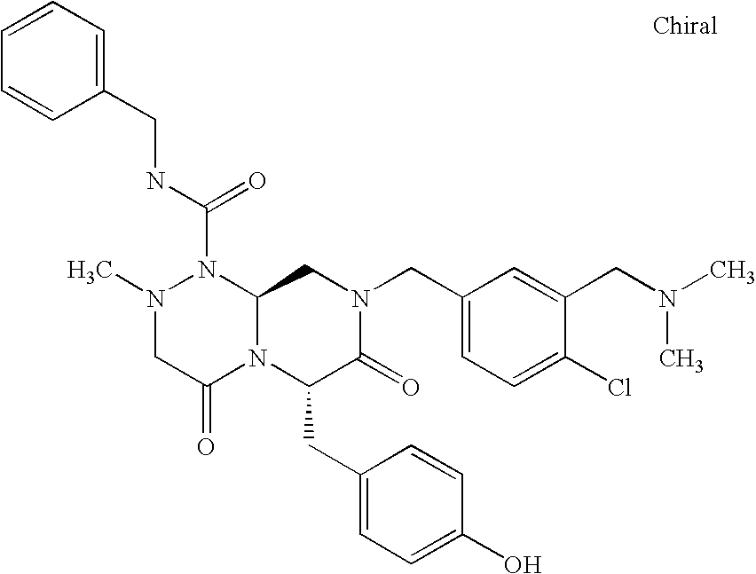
CN1CC(=O)N2C(N1C(NCC1=CC=CC=C1)=O)CN(CC1=CC=C(Cl)C(CN(C)C)=C1)C(=O)C2CC1=CC=C(O)C=C1
